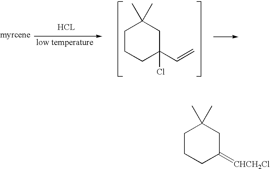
C1CCC(Cl)(C=C)CC1(C)C.C1CCC(=[CHCH2Cl])CC1(C)C
